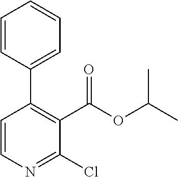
C1=CN=C(Cl)C(C(=O)OC(C)C)=C1C1=CC=CC=C1
